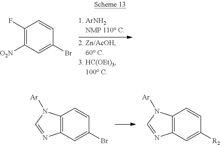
C1(F)=C([O2N])C=C(Br)C=C1.C12=C(C=C(Br)C=C1)N=CN2[Ar].C12=C(C=C([R2])C=C1)N=CN2[Ar]
